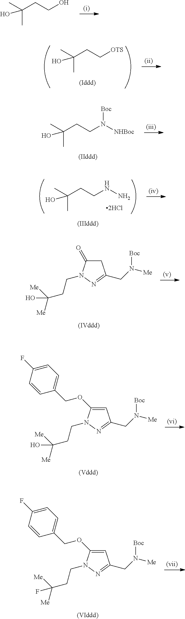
C(CCO)(C)(C)O.C(CC[OTS])(C)(C)O.C(CCN([NHBoc])[Boc])(C)(C)O.C(CCNN)(C)(C)O.C1C(=O)N(CCC([Me])([Me])O)N=C1CN([Boc])[Me].C1=C(OCC2=CC=C(F)C=C2)N(CCC([Me])([Me])O)N=C1CN([Boc])[Me].C1=C(OCC2=CC=C(F)C=C2)N(CCC([Me])([Me])F)N=C1CN([Boc])[Me]
